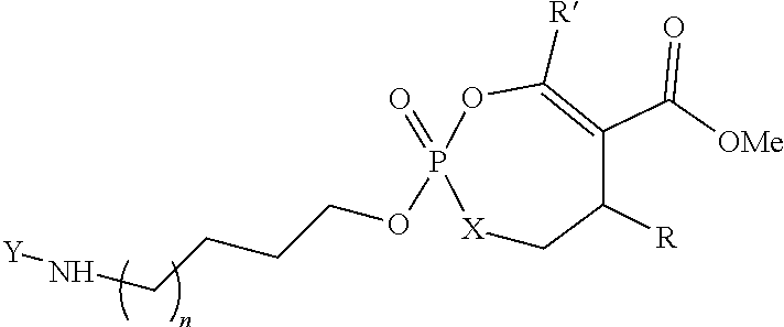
[X]1CC([R])C(C([OMe])=O)=C([R])OP1(=O)OCCCCN[Y]
